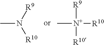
CN([R9])[R10].C[N+]([R10])([R9])[R10]
